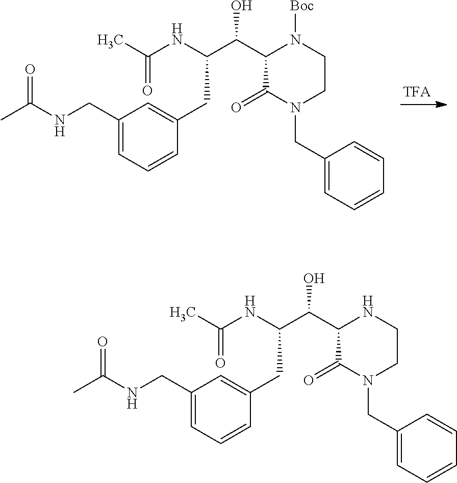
C1=CC=C(CNC(C)=O)C=C1CC(C(C1C(=O)N(CC2=CC=CC=C2)CCN1[Boc])O)NC(C)=O.C1=CC=C(CNC(C)=O)C=C1CC(C(C1C(=O)N(CC2=CC=CC=C2)CCN1)O)NC(C)=O
